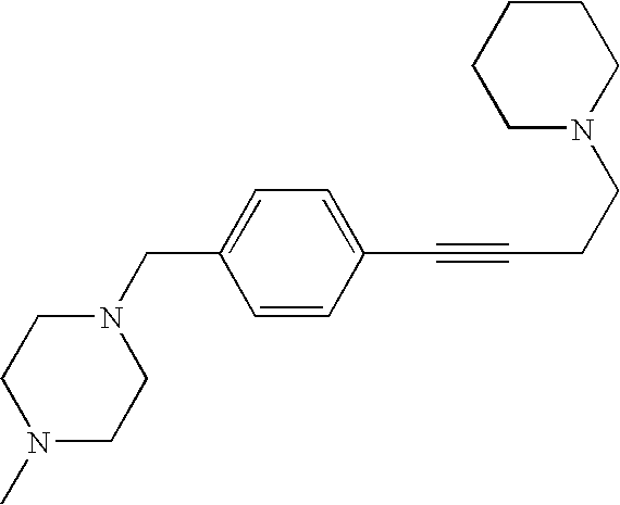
C1CCCN(CCC#CC2=CC=C(CN3CCN(C)CC3)C=C2)C1
